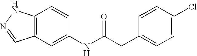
C12=C(C=C(NC(CC3=CC=C(Cl)C=C3)=O)C=C1)C=NN2
